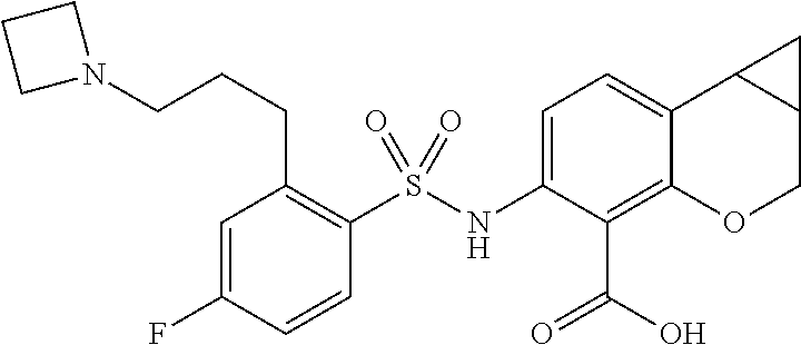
C1=C(NS(C2=C(CCCN3CCC3)C=C(F)C=C2)(=O)=O)C(C(=O)O)=C2C(=C1)C1C(CO2)C1
